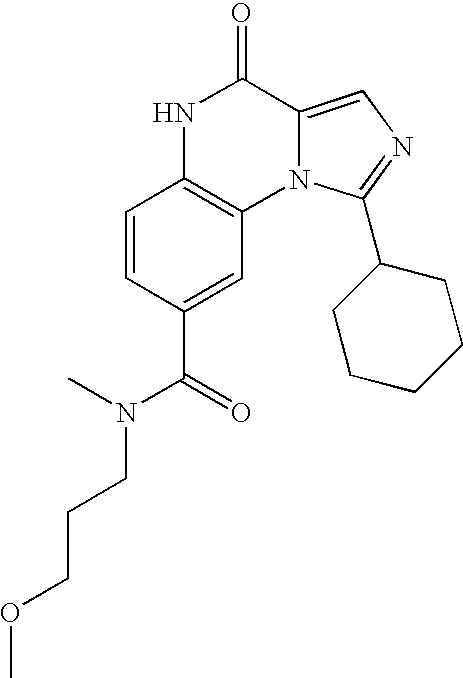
C1=CC(C(=O)N(C)CCCOC)=CC2=C1NC(=O)C1=CN=C(C3CCCCC3)N21
